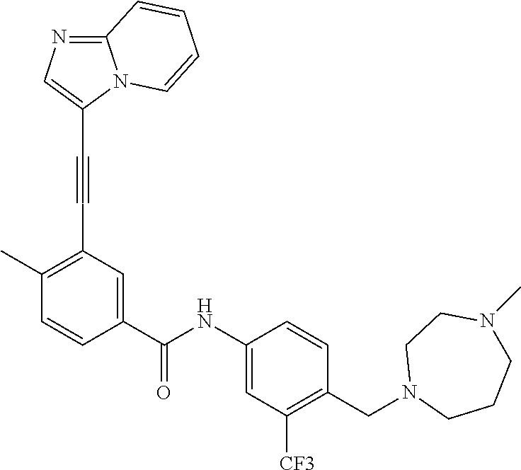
C12=NC=C(C#CC3=C(C)C=CC(C(NC4=CC([CF3])=C(CN5CCCN(C)CC5)C=C4)=O)=C3)N1C=CC=C2
